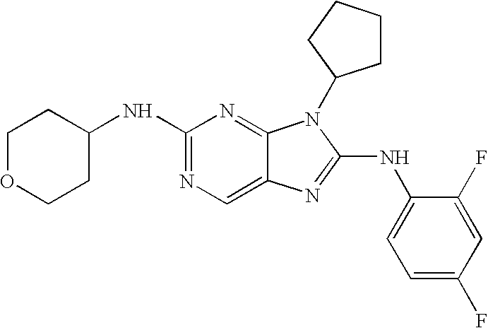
C1(NC2=NC=C3C(=N2)N(C2CCCC2)C(NC2=CC=C(F)C=C2F)=N3)CCOCC1
